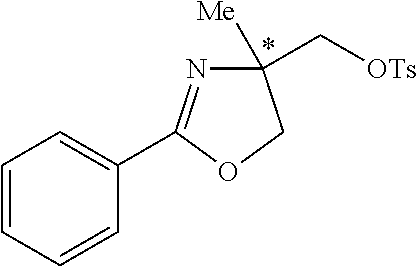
C1=CC=CC(C2=NC(C[OTs])([Me])CO2)=C1
